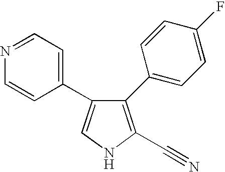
C1(C2=CC=C(F)C=C2)=C(C#N)NC=C1C1=CC=NC=C1
